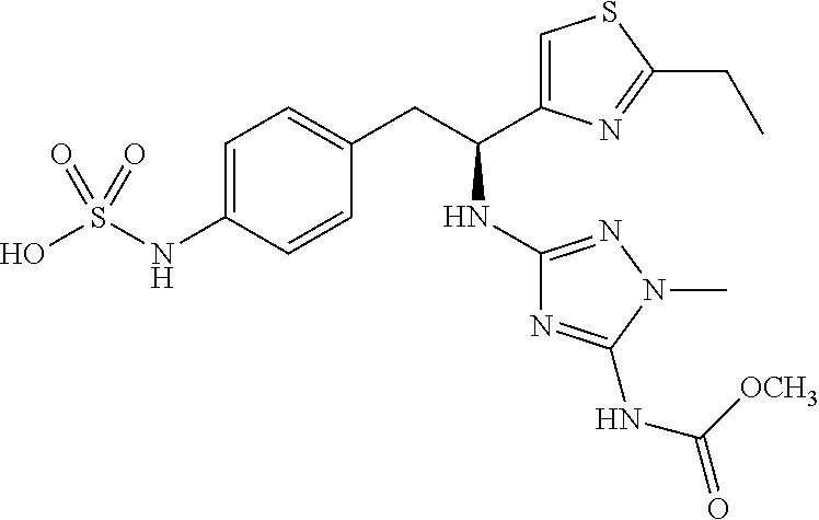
OS(=O)(NC1=CC=C(CC(NC2=NN(C)C(NC([OCH3])=O)=N2)C2=CSC(CC)=N2)C=C1)=O
